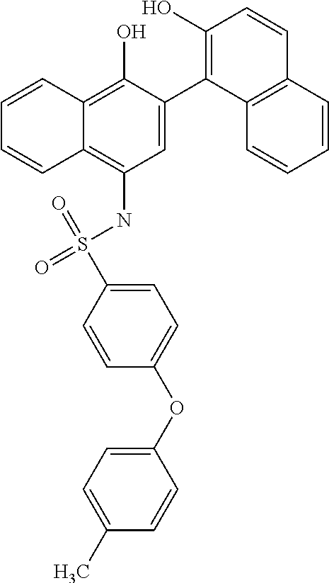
C1=C(C2=C(O)C=CC3=C2C=CC=C3)C(O)=C2C(=C1NS(C1=CC=C(OC3=CC=C(C)C=C3)C=C1)(=O)=O)C=CC=C2
